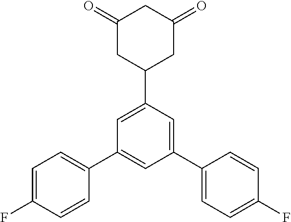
C1(=O)CC(C2=CC(C3=CC=C(F)C=C3)=CC(C3=CC=C(F)C=C3)=C2)CC(=O)C1
